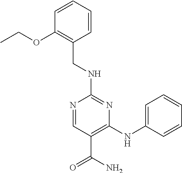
C1(NCC2=C(OCC)C=CC=C2)=NC(NC2=CC=CC=C2)=C(C(=O)N)C=N1
